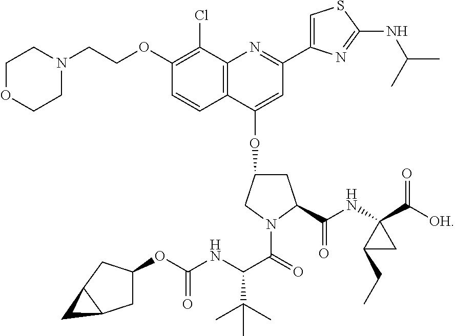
C1OCCN(CCOC2=C(Cl)C3=C(C=C2)C(OC2CC(C(NC4(C([OH])=O)C(CC)C4)=O)N(C(=O)C(NC(OC4CC5C(C4)C5)=O)C(C)(C)C)C2)=CC(C2=CSC(NC(C)C)=N2)=N3)C1
